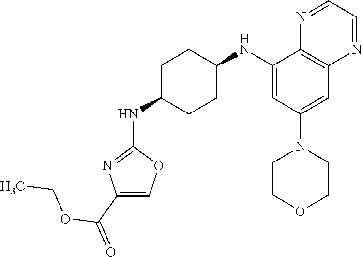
C1(NC2CCC(NC3=NC(C(=O)OCC)=CO3)CC2)=CC(N2CCOCC2)=CC2=C1N=CC=N2
